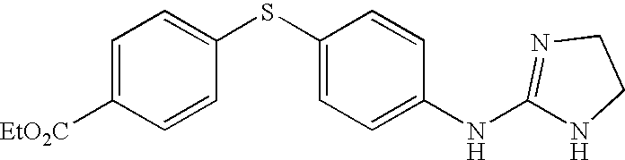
C1=C([EtO2C])C=CC(SC2=CC=C(NC3=NCCN3)C=C2)=C1
